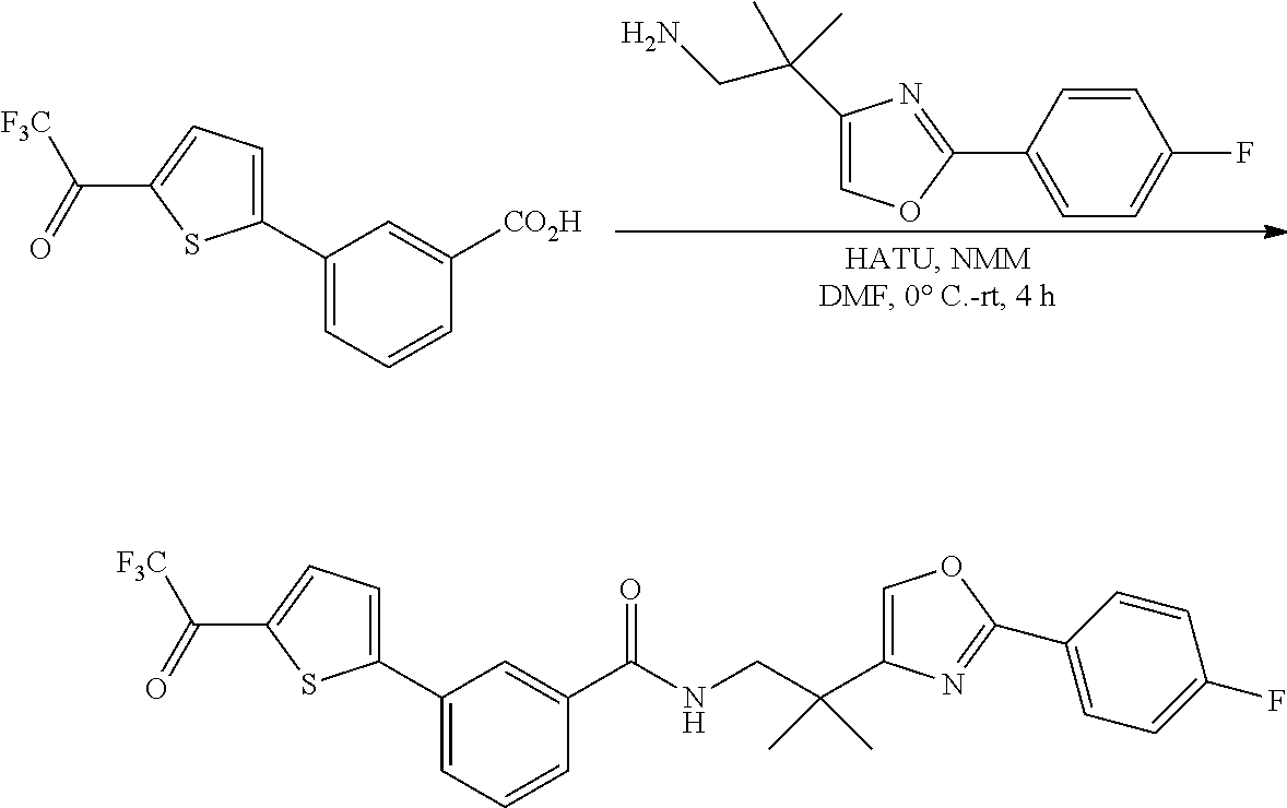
C1=C(C(CN)(C)C)N=C(C2=CC=C(F)C=C2)O1.C1(C2=CC=C(C(=O)[F3C])S2)=CC=CC([CO2H])=C1.C1(C2=CC=C(C(=O)[F3C])S2)=CC=CC(C(NCC(C)(C)C2=COC(C3=CC=C(F)C=C3)=N2)=O)=C1
